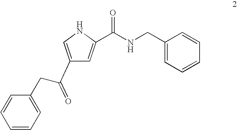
C1=CC=C(CC(C2=CNC(C(NCC3=CC=CC=C3)=O)=C2)=O)C=C1
